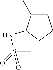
N(S(C)(=O)=O)C1C(C)CCC1
